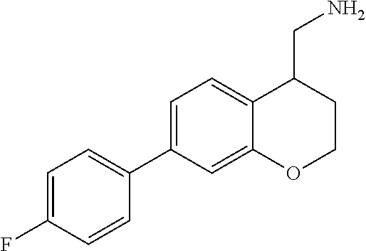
C1=C(C2=CC=C(F)C=C2)C=C2C(=C1)C(CN)CCO2
